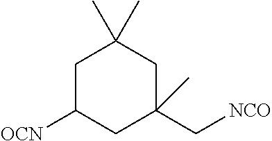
C1C([OCN])CC(C[NCO])(C)CC1(C)C
